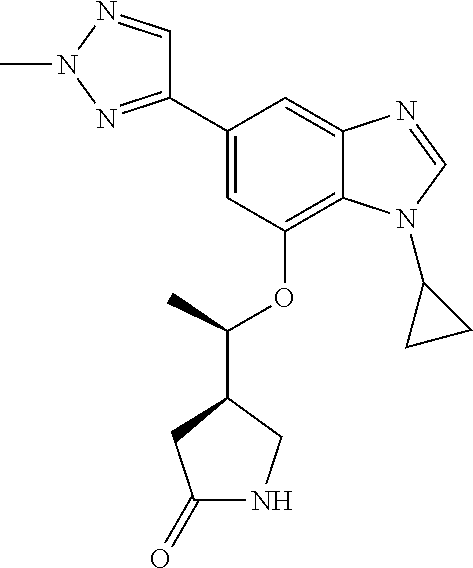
C1(C2=NN(C)N=C2)=CC(OC(C2CC(=O)NC2)C)=C2C(=C1)N=CN2C1CC1
